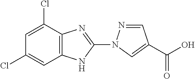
C1=NN(C2=NC3=C(N2)C=C(Cl)C=C3Cl)C=C1C(O)=O
